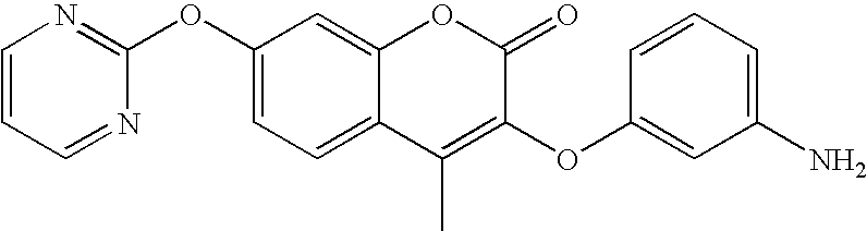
C1(OC2=NC=CC=N2)=CC=C2C(=C1)OC(=O)C(OC1=CC(N)=CC=C1)=C2C
